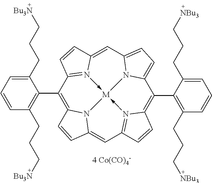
C1(C2=C(CCC[Bu3N])C=CC=C2CCC[Bu3N])=C2N3C(=CC4=N5->[M]36-N3=C1C=CC3=CC1=CC=C(N16)C(C1=C(CCC[NBu3])C=CC=C1CCC[NBu3])=C5C=C4)C=C2
